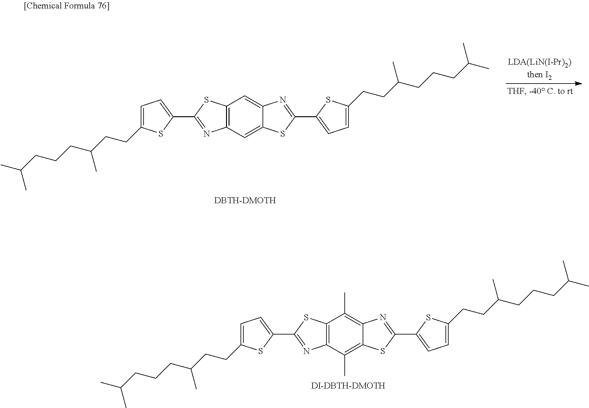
[DI-DBTH-DMOTH].C1(CCC(CCCC(C)C)C)=CC=C(C2=NC3=C(C(C)=C4C(=C3C)SC(C3=CC=C(CCC(CCCC(C)C)C)S3)=N4)S2)S1.[DBTH-DMOTH].C1(CCC(CCCC(C)C)C)=CC=C(C2=NC3=C(C=C4C(=C3)SC(C3=CC=C(CCC(CCCC(C)C)C)S3)=N4)S2)S1
